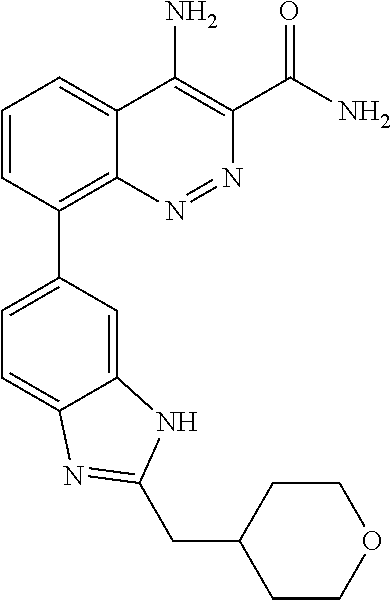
C1=CC(C2=CC=C3C(=C2)NC(CC2CCOCC2)=N3)=C2C(=C1)C(N)=C(C(N)=O)N=N2
